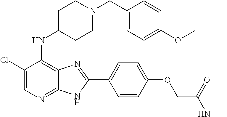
C1(Cl)=CN=C2C(=C1NC1CCN(CC3=CC=C(OC)C=C3)CC1)N=C(C1=CC=C(OCC(NC)=O)C=C1)N2
